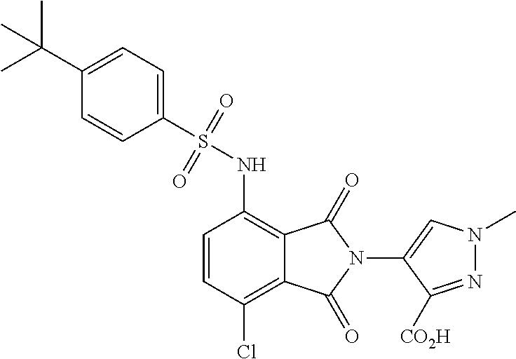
C1=CC(Cl)=C2C(=C1NS(C1=CC=C(C(C)(C)C)C=C1)(=O)=O)C(=O)N(C1=CN(C)N=C1[CO2H])C2=O
